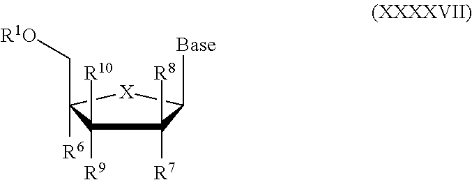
[Base]C1C([R8])([R7])C([R9])([R10])C([R6])(C[R1O])[X]1
